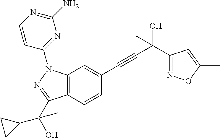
C12=C(C=CC(C#CC(O)(C)C3=NOC(C)=C3)=C1)C(C(O)(C1CC1)C)=NN2C1=NC(N)=NC=C1
